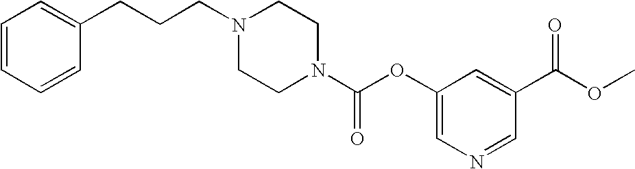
C(CN1CCN(C(OC2=CN=CC(C(OC)=O)=C2)=O)CC1)CC1=CC=CC=C1
